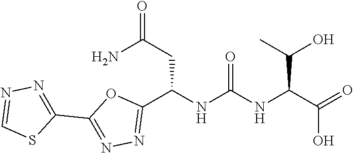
C1(C2=NN=C(C(NC(NC(C(=O)O)C(O)C)=O)CC(=O)N)O2)=NN=CS1
